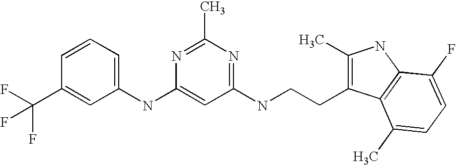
N(C1=CC(NCCC2=C(C)NC3=C2C(C)=CC=C3F)=NC(C)=N1)C1=CC=CC(C(F)(F)F)=C1
